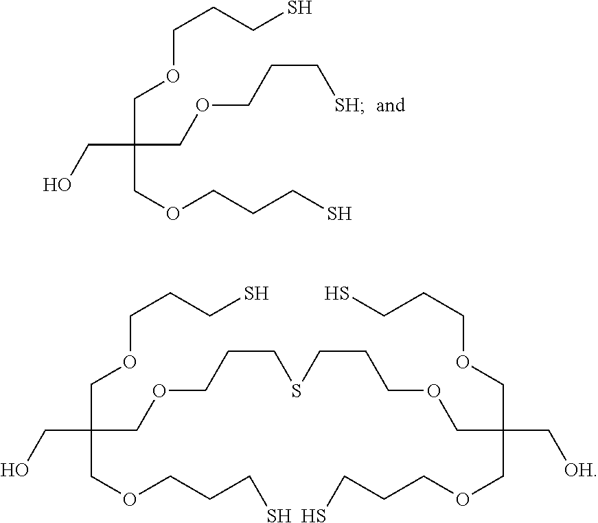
C(COCCCS)(COCCCSCCCOCC(COCCCS)(COCCCS)C[OH])(CO)COCCCS.C(COCCCS)(COCCC[SH])(CO)COCCCS
